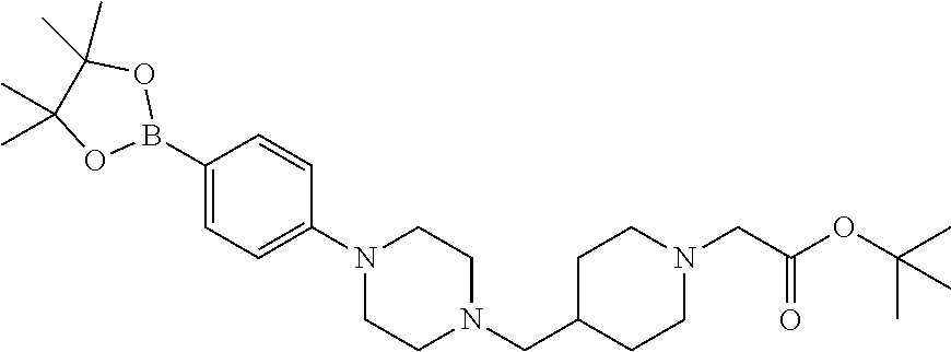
C1C(CN2CCN(C3=CC=C(B4OC(C)(C)C(C)(C)O4)C=C3)CC2)CCN(CC(OC(C)(C)C)=O)C1
